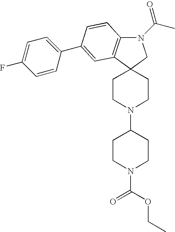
C1CN(C2CCN(C(=O)OCC)CC2)CCC12C1=C(N(C(C)=O)C2)C=CC(C2=CC=C(F)C=C2)=C1
